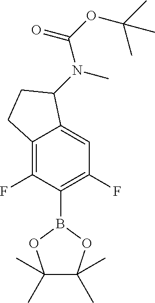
C12=C(F)C(B3OC(C)(C)C(C)(C)O3)=C(F)C=C1C(N(C)C(OC(C)(C)C)=O)CC2
